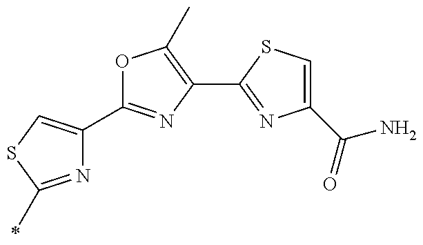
O1C(C2=CSC(C)=N2)=NC(C2=NC(C(N)=O)=CS2)=C1C
